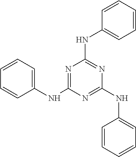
C1=CC=C(NC2=NC(NC3=CC=CC=C3)=NC(NC3=CC=CC=C3)=N2)C=C1
